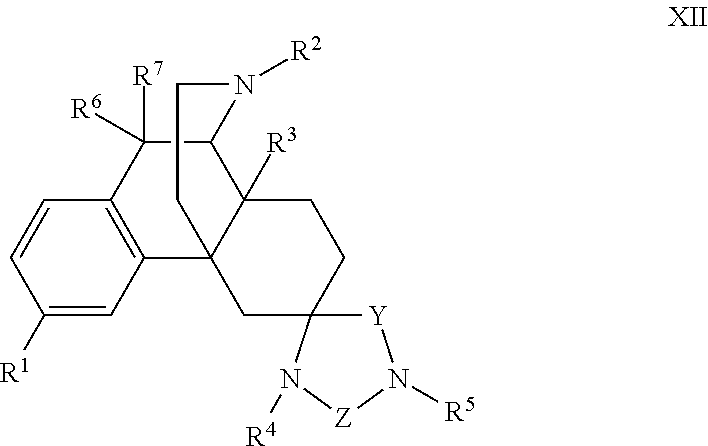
C1([R1])=CC2=C(C=C1)C([R7])([R6])C1C3([R3])C2(CC2(CC3)[Y]N([R5])[Z]N2[R4])CCN1[R2]
